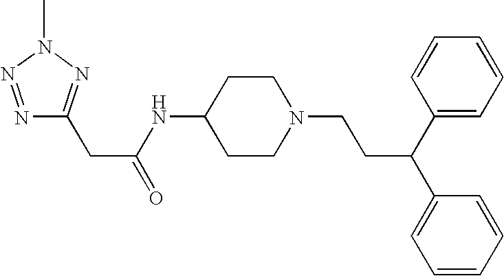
C1(CC(NC2CCN(CCC(C3=CC=CC=C3)C3=CC=CC=C3)CC2)=O)=NN(C)N=N1
